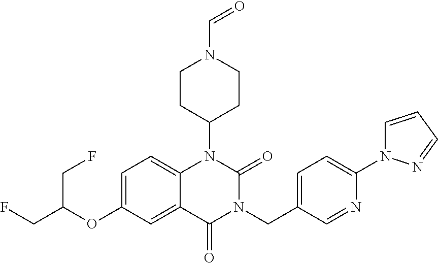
C1=C(OC(CF)CF)C=C2C(=C1)N(C1CCN(C=O)CC1)C(=O)N(CC1=CC=C(N3C=CC=N3)N=C1)C2=O
